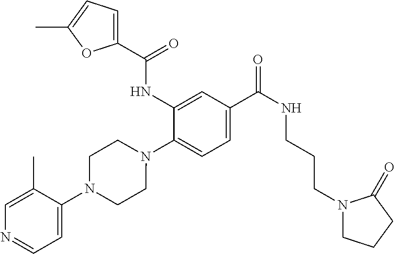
C1(NC(=O)C2=CC=C(C)O2)=CC(C(=O)NCCCN2CCCC2=O)=CC=C1N1CCN(C2=CC=NC=C2C)CC1
